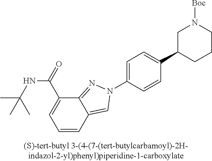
C1=C(C(NC(C)(C)C)=O)C2=NN(C3=CC=C(C4CCCN([Boc])C4)C=C3)C=C2C=C1
